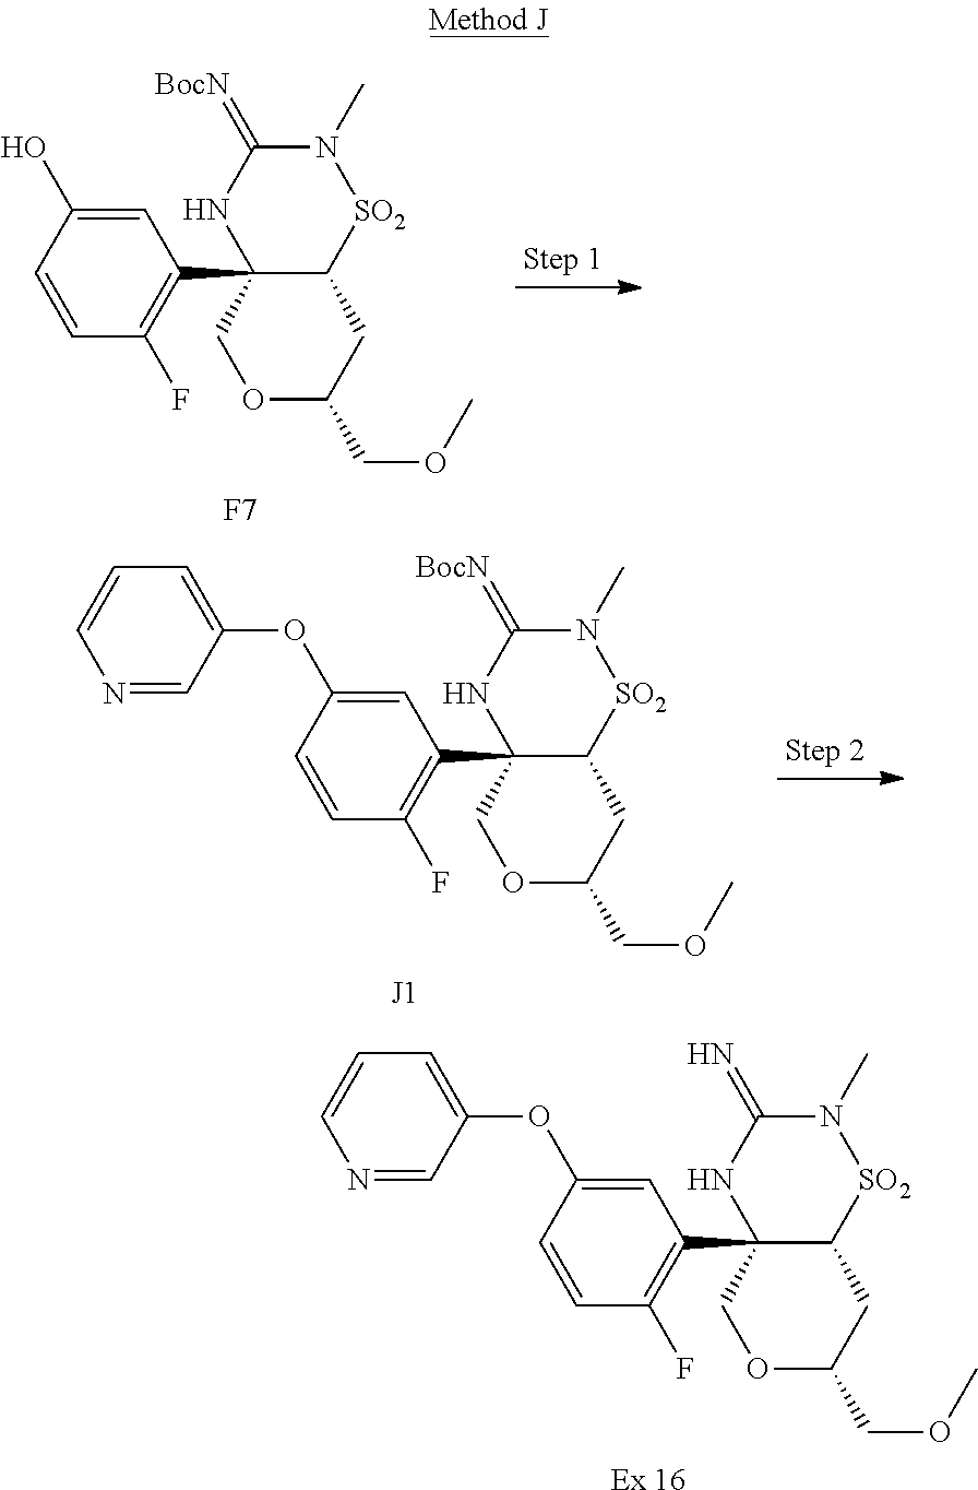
C1(C23NC(=[BocN])N(C)[SO2]C2CC(COC)OC3)=C(F)C=CC(O)=C1.[F7].C1(C23NC(=N)N(C)[SO2]C2CC(COC)OC3)=C(F)C=CC(OC2=CC=CN=C2)=C1.[Ex 16].C1(C23NC(=[BocN])N(C)[SO2]C2CC(COC)OC3)=C(F)C=CC(OC2=CC=CN=C2)=C1.[J1]
